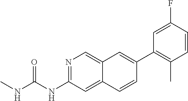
C1(C2=CC3=CN=C(NC(=O)NC)C=C3C=C2)=C(C)C=CC(F)=C1
